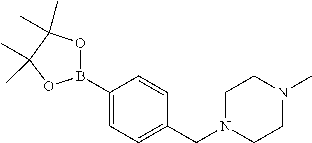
C1(B2OC(C)(C)C(C)(C)O2)=CC=C(CN2CCN(C)CC2)C=C1
